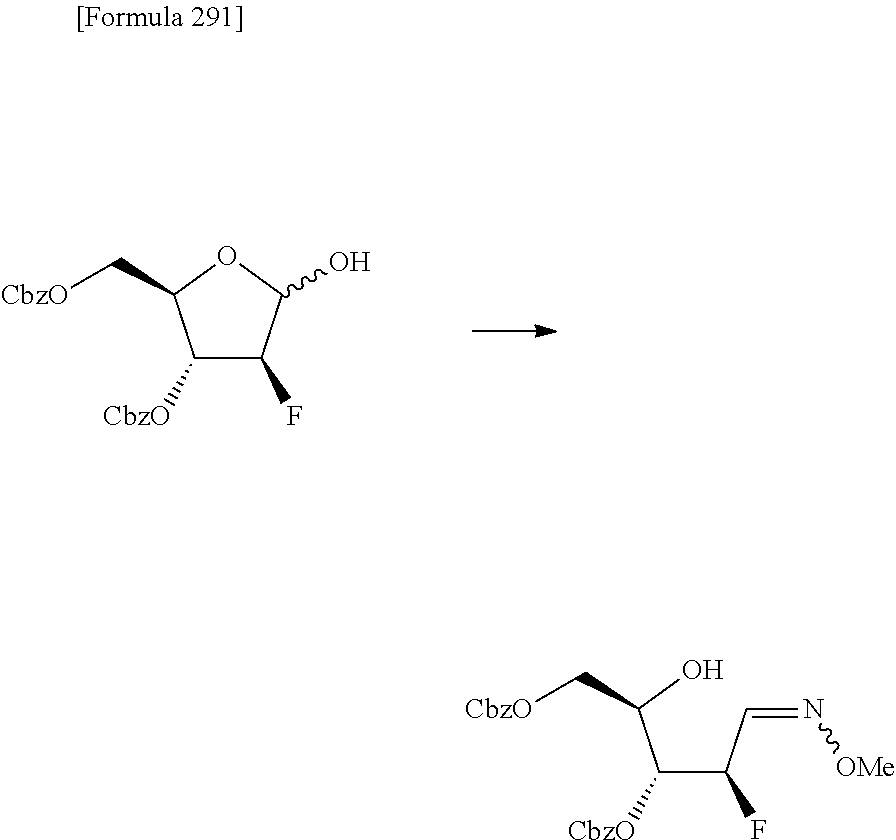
C1([CbzO])C(F)C(O)OC1C[CbzO].C(C(C=N[OMe])F)(C(O)C[CbzO])[CbzO]
